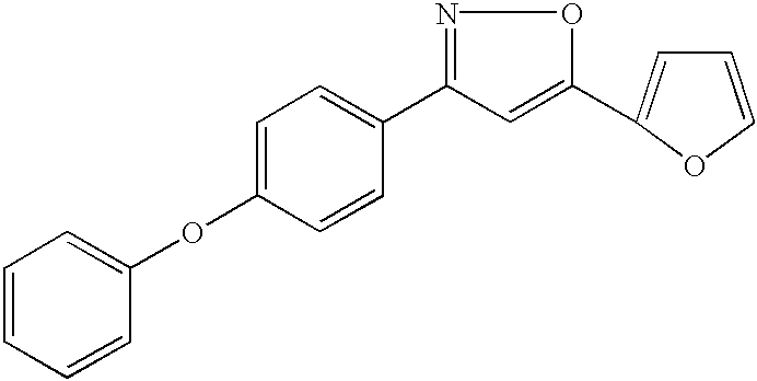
C1=C(OC2=CC=CC=C2)C=CC(C2=NOC(C3=CC=CO3)=C2)=C1
